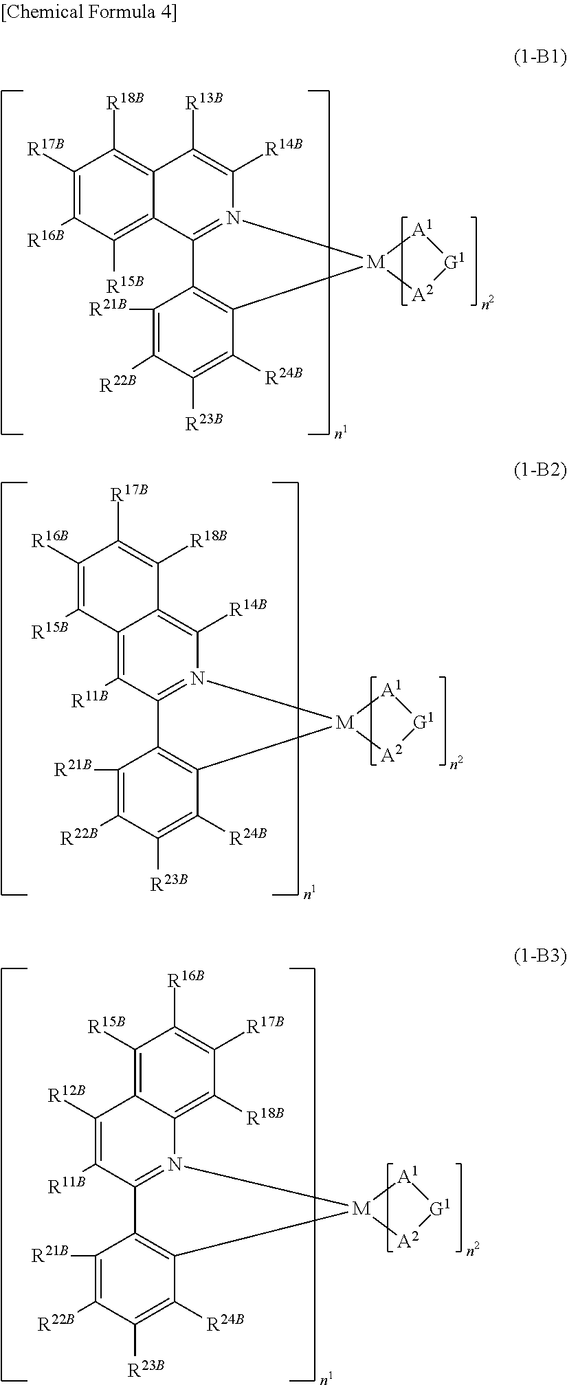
C1([R17B])=C([R16B])C([R15B])=C2C(=C1[R18B])C([R13B])=C([R14B])N1=C2C2=C(C([R24B])=C([R23B])C([R22B])=C2[R21B])[M]12[A1][G1][A2]2.C12=N([M]3(C4=C1C([R21B])=C([R22B])C([R23B])=C4[R24B])[A1][G1][A2]3)C1=C([R18B])C([R17B])=C([R16B])C([R15B])=C1C([R12B])=C2[R11B].C12=C([R11B])C3=N(C([R14B])=C1C([R18B])=C([R17B])C([R16B])=C2[R15B])[M]1(C2=C3C([R21B])=C([R22B])C([R23B])=C2[R24B])[A1][G1][A2]1
